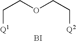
C(COCC[Q2])[Q1].[BI]
